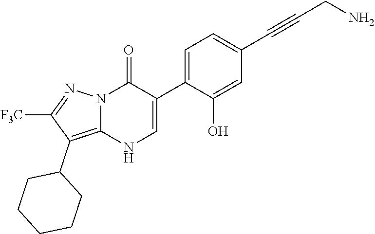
O=C1N2C(=C(C3CCCCC3)C([F3C])=N2)NC=C1C1=CC=C(C#CCN)C=C1O
